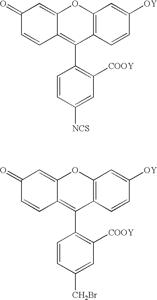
C1(=O)C=CC2=C(C3=C([COOY])C=C([NCS])C=C3)C3=C(OC2=C1)C=C([OY])C=C3.C1(=O)C=CC2=C(C3=C([COOY])C=C([CH2Br])C=C3)C3=C(OC2=C1)C=C([OY])C=C3
